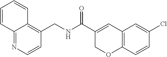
C1=CC2=NC=CC(CNC(C3=CC4=C(OC3)C=CC(Cl)=C4)=O)=C2C=C1
